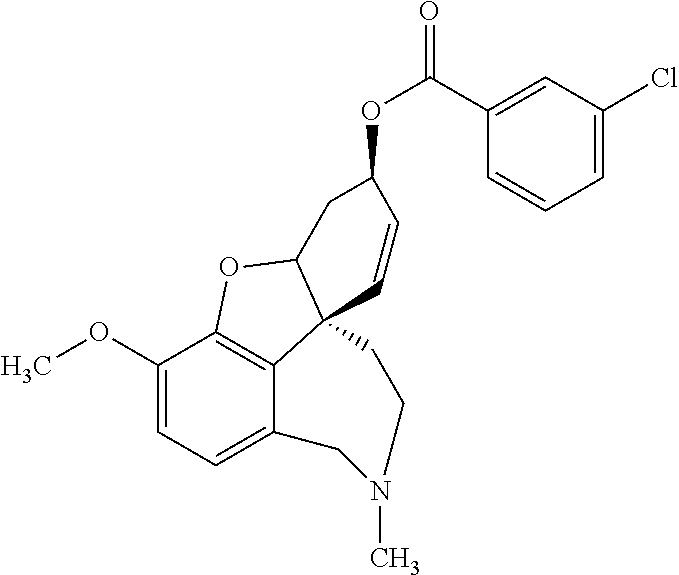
C1(OC)=CC=C2C3=C1OC1C3(C=CC(OC(=O)C3=CC(Cl)=CC=C3)C1)CCN(C)C2
